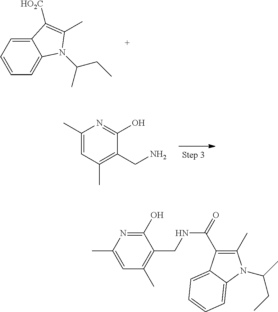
C12=CC=CC=C1N(C(C)CC)C(C)=C2[HO2C].C1=C(C)N=C(O)C(CN)=C1C.C1(O)=NC(C)=CC(C)=C1CNC(=O)C1=C(C)N(C(C)CC)C2=CC=CC=C12
